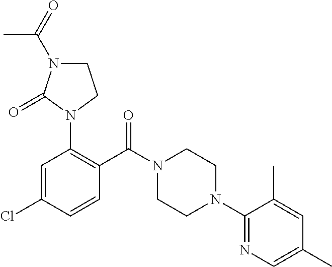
C1=C(Cl)C=CC(C(N2CCN(C3=NC=C(C)C=C3C)CC2)=O)=C1N1C(=O)N(C(=O)C)CC1
